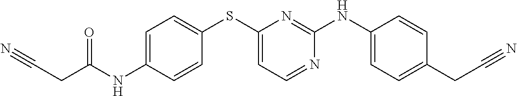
C1=C(NC(CC#N)=O)C=CC(SC2=CC=NC(NC3=CC=C(CC#N)C=C3)=N2)=C1
